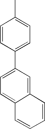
C1=CC(C2=CC=C3C(=C2)C=CC=C3)=CC=C1C
